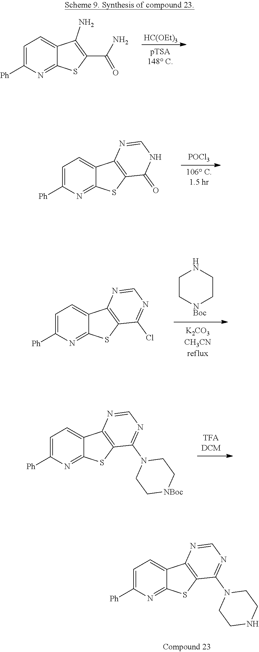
C1=C([Ph])N=C2C(=C1)C1=C(S2)C(N2CCNCC2)=NC=N1.C1=C([Ph])N=C2C(=C1)C(N)=C(C(=O)N)S2.[HC(OEt)3].C1=C([Ph])N=C2C(=C1)C1=C(S2)C(=O)NC=N1.[POCl3].N1CC[NBoc]CC1.C1=C([Ph])N=C2C(=C1)C1=C(S2)C(Cl)=NC=N1.C1=C([Ph])N=C2C(=C1)C1=C(S2)C(N2CC[NBoc]CC2)=NC=N1
